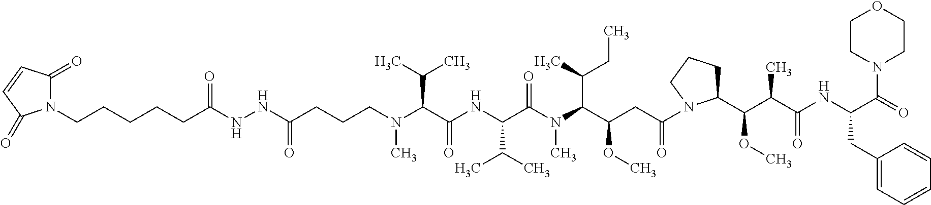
C(C(C(N(C(C(NC(C(N(CCCC(NNC(CCCCCN1C(=O)C=CC1=O)=O)=O)C)C(C)C)=O)C(C)C)=O)C)C(C)CC)OC)C(=O)N1C(C(C(C(NC(C(=O)N2CCOCC2)CC2=CC=CC=C2)=O)C)OC)CCC1
